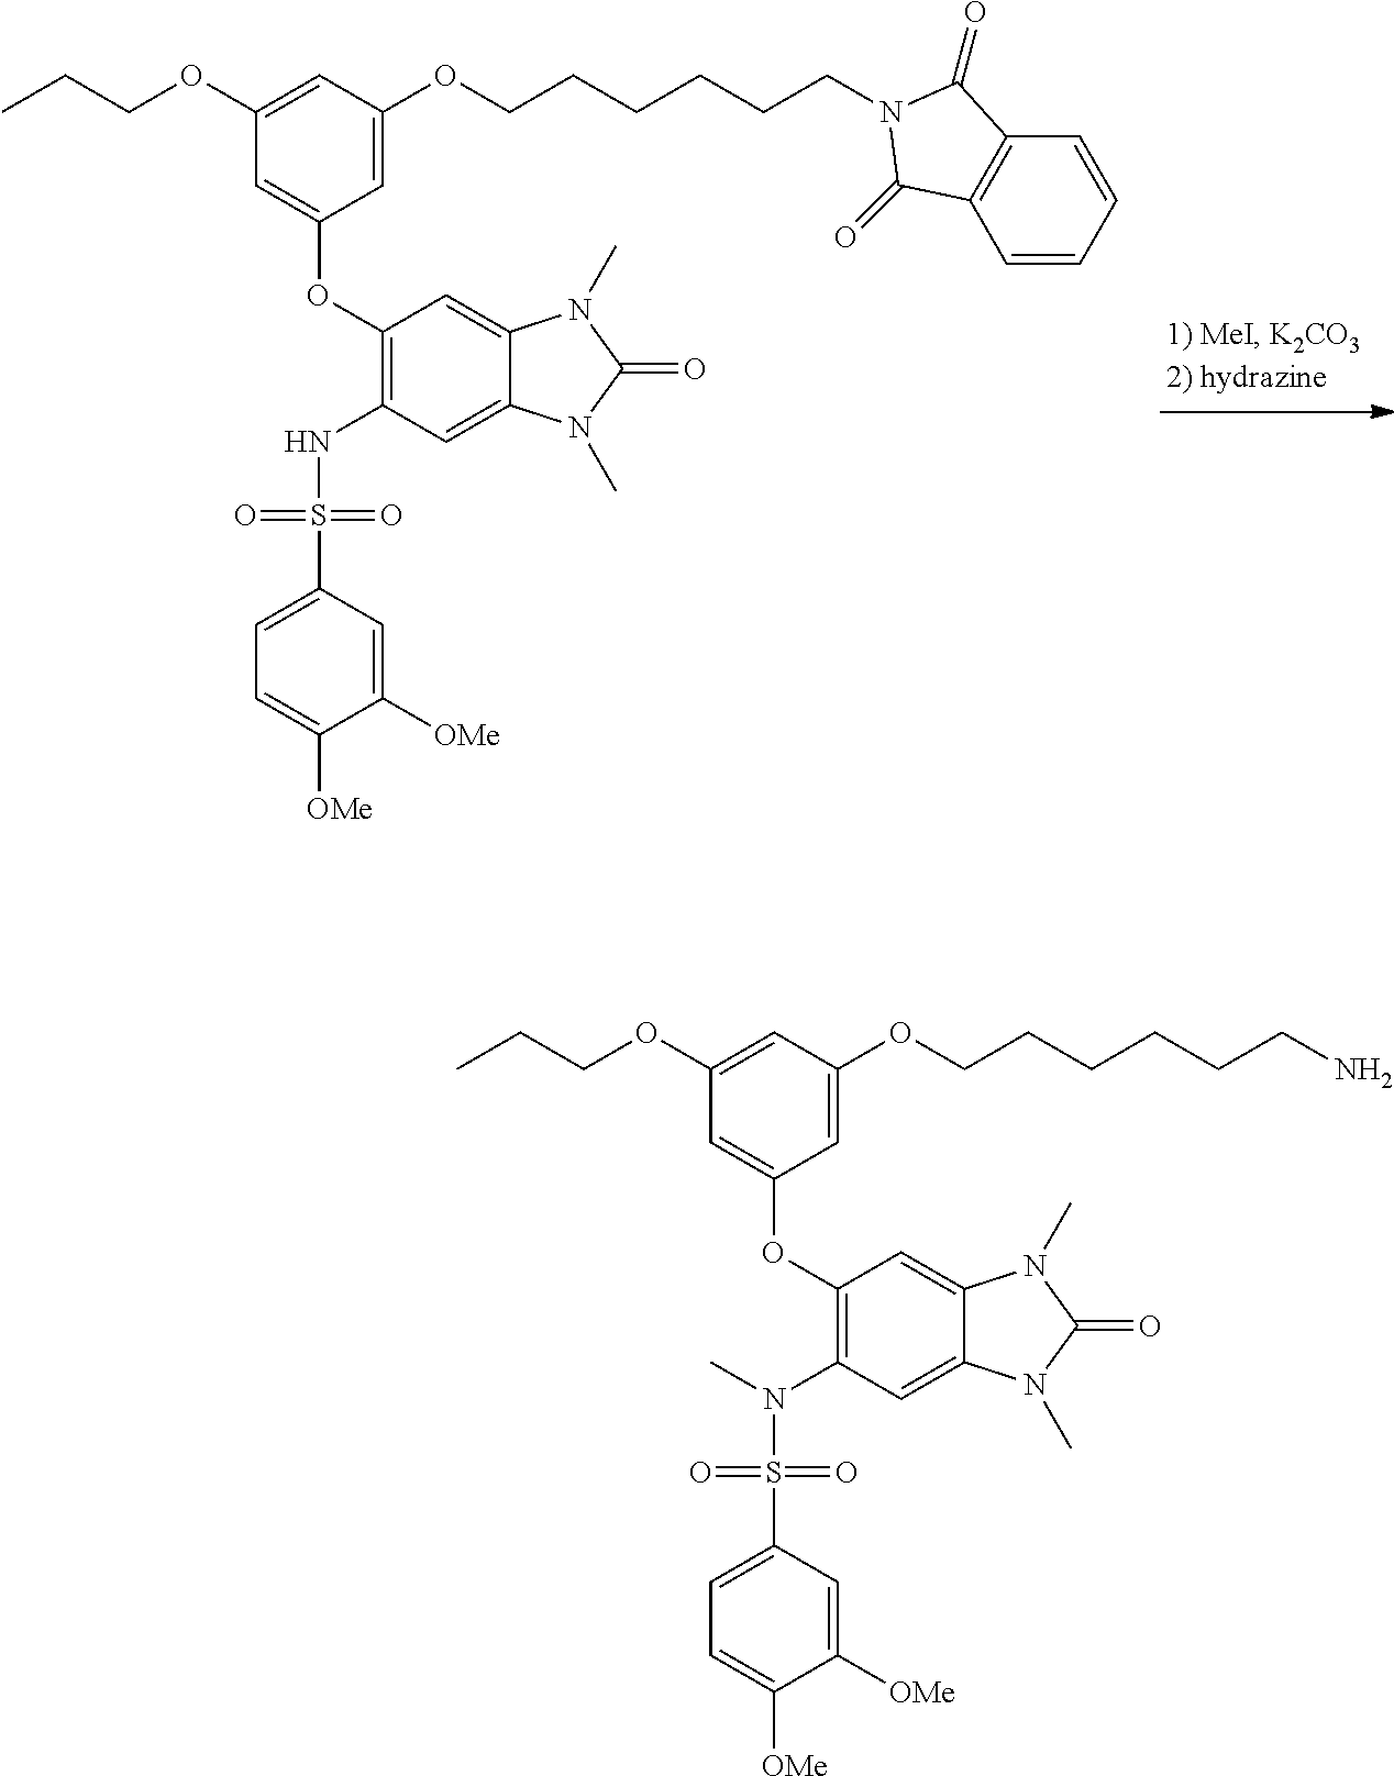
C1(OCCC)=CC(OCCCCCCN2C(=O)C3=C(C=CC=C3)C2=O)=CC(OC2=C(NS(=O)(=O)C3=CC=C([OMe])C([OMe])=C3)C=C3C(=C2)N(C)C(=O)N3C)=C1.C1(OCCC)=CC(OCCCCCCN)=CC(OC2=C(N(S(=O)(=O)C3=CC=C([OMe])C([OMe])=C3)C)C=C3C(=C2)N(C)C(=O)N3C)=C1
